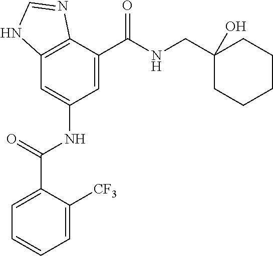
C12=C(C(C(=O)NCC3(O)CCCCC3)=CC(NC(=O)C3=CC=CC=C3[CF3])=C1)N=CN2
